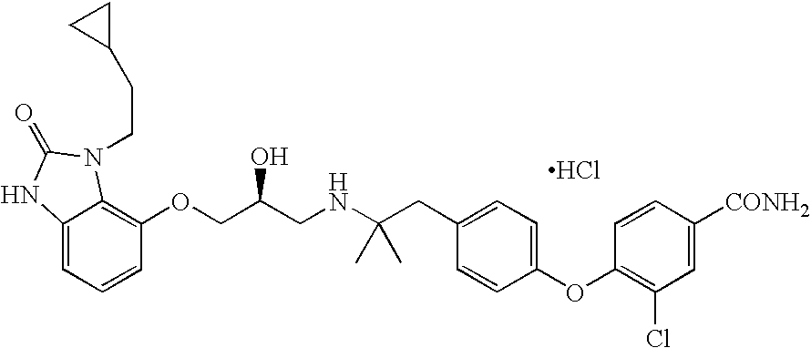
C12=CC=CC(OCC(CNC(CC3=CC=C(OC4=C(Cl)C=C([CONH2])C=C4)C=C3)(C)C)O)=C1N(CCC1CC1)C(=O)N2.Cl
